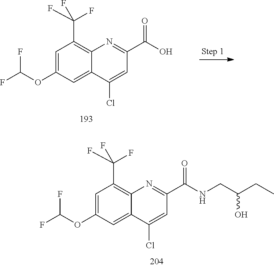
C1=C(OC(F)F)C=C2C(=C1C(F)(F)F)N=C(C(O)=O)C=C2Cl.C1=C(OC(F)F)C=C2C(=C1C(F)(F)F)N=C(C(NCC(CC)O)=O)C=C2Cl
